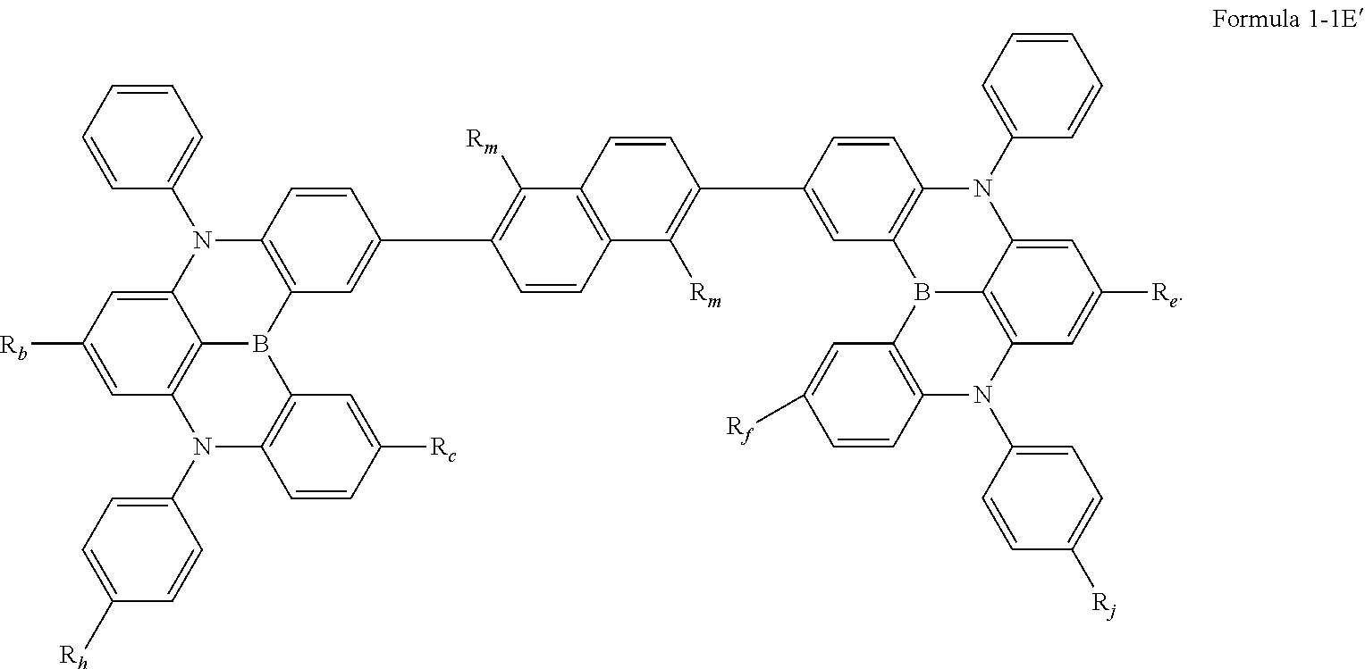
C12=CC([Rb])=CC3=C1B(C1=C(N2C2=CC=CC=C2)C=CC(C2=C([Rm])C4=C(C=C2)C([Rm])=C(C2=CC5=C(C=C2)N(C2=CC=CC=C2)C2=CC([Re])=CC6=C2B5C2=C(N6C5=CC=C([Rj])C=C5)C=CC([Rf])=C2)C=C4)=C1)C1=C(N3C2=CC=C([Rh])C=C2)C=CC([Rc])=C1
